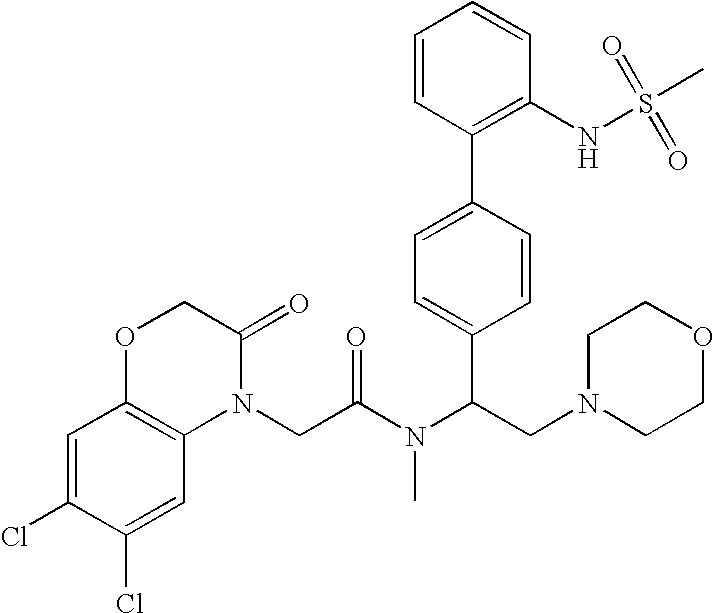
C1=C(Cl)C(Cl)=CC2=C1OCC(=O)N2CC(N(C(CN1CCOCC1)C1=CC=C(C2=C(NS(C)(=O)=O)C=CC=C2)C=C1)C)=O
